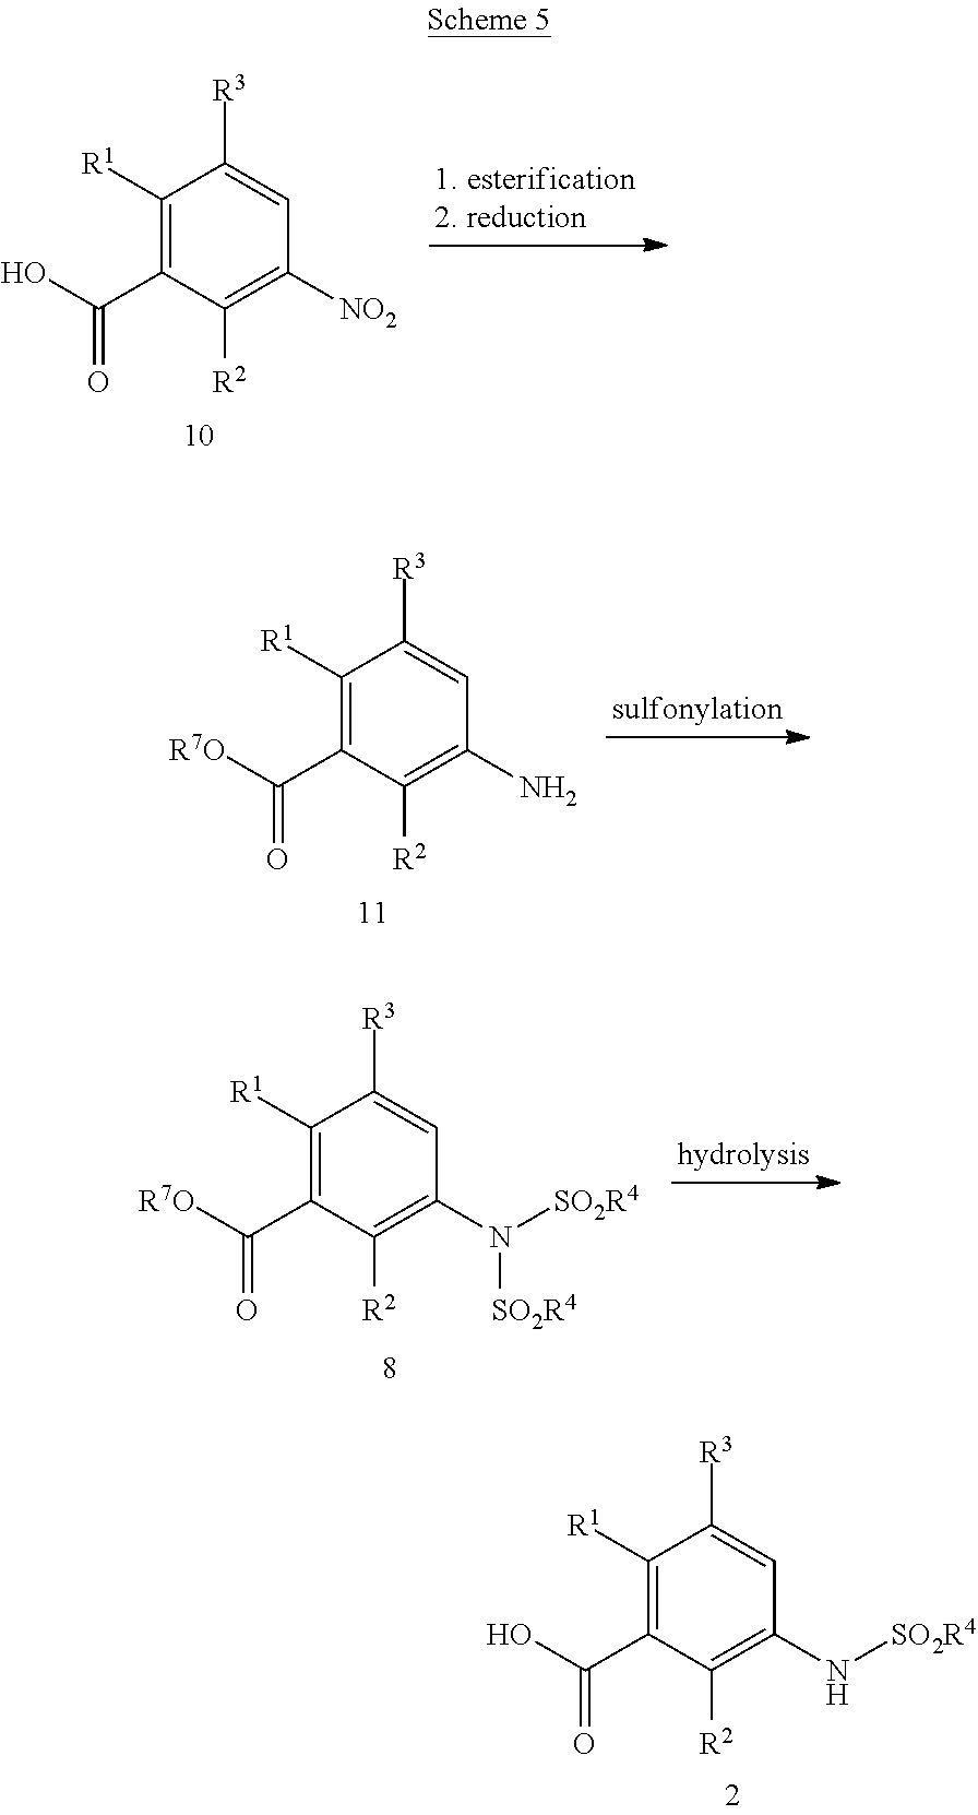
C1([R1])=C(C(O)=O)C([R2])=C([NO2])C=C1[R3].C1([R1])=C(C([R7O])=O)C([R2])=C(N)C=C1[R3].C1([R1])=C(C([R7O])=O)C([R2])=C(N([SO2R4])[SO2R4])C=C1[R3].C1([R1])=C(C(O)=O)C([R2])=C(N[SO2R4])C=C1[R3]
